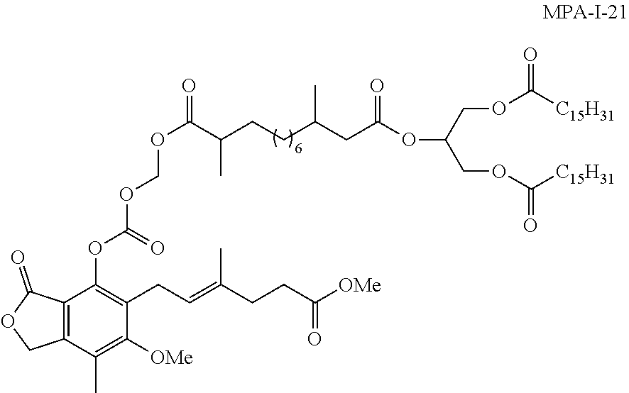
C(=C(C)CCC(=O)[OMe])CC1=C(OC(OCOC(C(CCC(CC(OC(COC([C15H31])=O)COC([C15H31])=O)=O)C)C)=O)=O)C2=C(C(C)=C1[OMe])COC2=O
